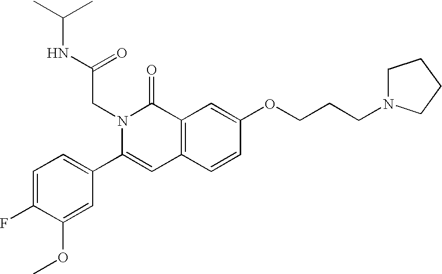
C1=C(F)C(OC)=CC(C2=CC3=C(C(=O)N2CC(=O)NC(C)C)C=C(OCCCN2CCCC2)C=C3)=C1
